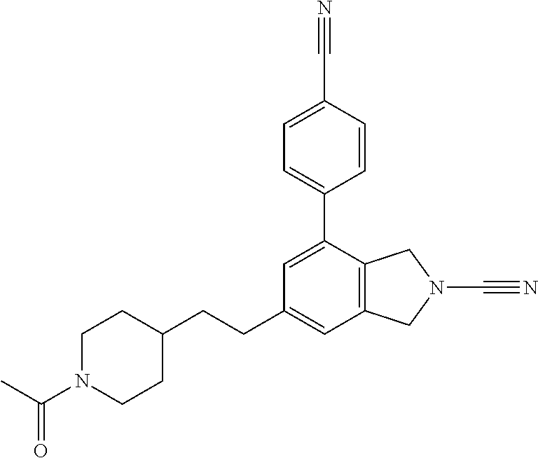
C1=C(C2=CC=C(C#N)C=C2)C2=C(C=C1CCC1CCN(C(C)=O)CC1)CN(C#N)C2
